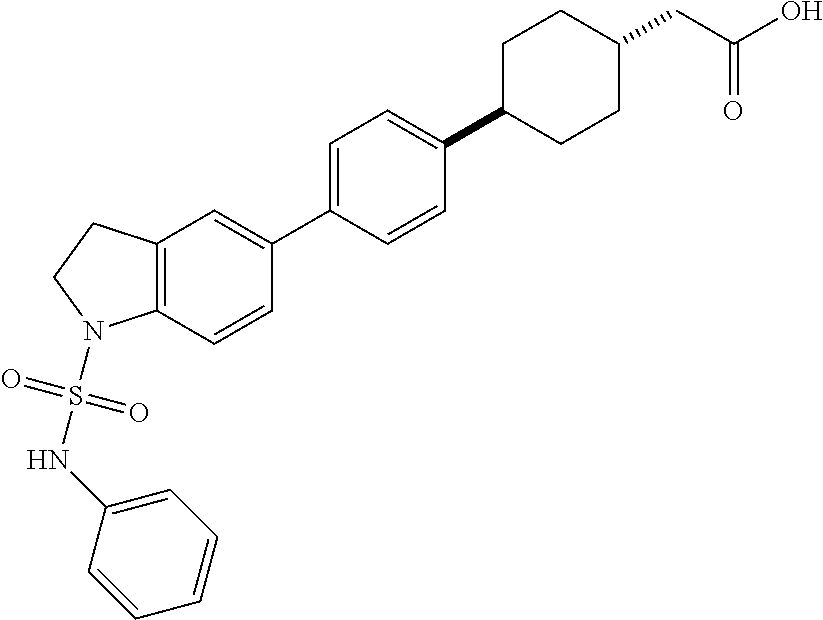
C12=C(C=CC(C3=CC=C(C4CCC(CC(O)=O)CC4)C=C3)=C1)N(S(=O)(=O)NC1=CC=CC=C1)CC2
